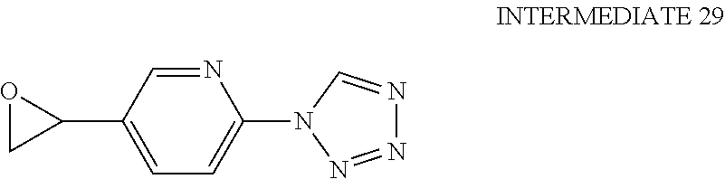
N1=CC(C2OC2)=CC=C1N1N=NN=C1
